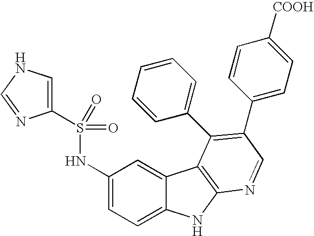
C1(NS(=O)(=O)C2=CNC=N2)=CC=C2C(=C1)C1=C(N2)N=CC(C2=CC=C([COOH])C=C2)=C1C1=CC=CC=C1
